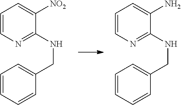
C1=CN=C(NCC2=CC=CC=C2)C(N)=C1.C1=CN=C(NCC2=CC=CC=C2)C([NO2])=C1
